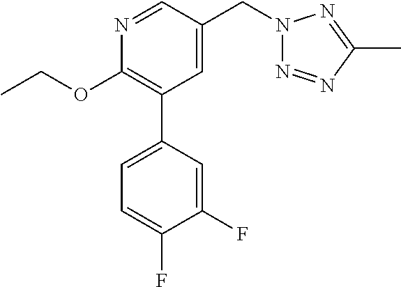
C1(OCC)=C(C2=CC=C(F)C(F)=C2)C=C(CN2N=NC(C)=N2)C=N1
